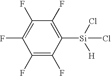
C1(F)=C(F)C([Si](Cl)([H])Cl)=C(F)C(F)=C1F
